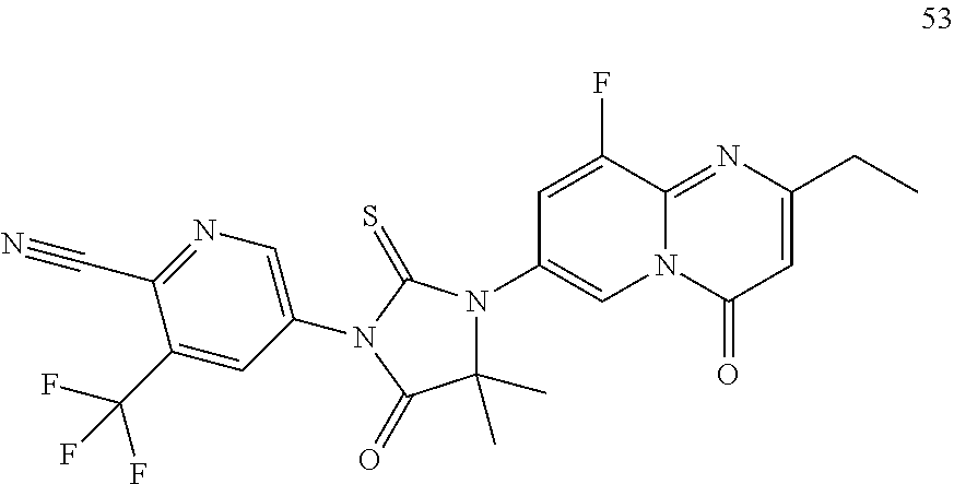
C1=C(F)C2=NC(CC)=CC(=O)N2C=C1N1C(C)(C)C(=O)N(C2=CN=C(C#N)C(C(F)(F)F)=C2)C1=S
